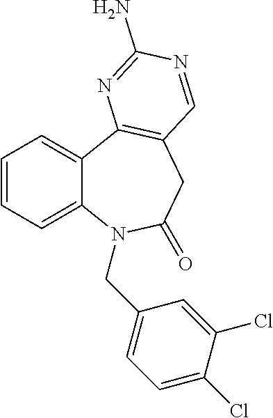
C1=CC=C2C(=C1)C1=C(CC(=O)N2CC2=CC=C(Cl)C(Cl)=C2)C=NC(N)=N1
